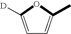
C1=C([D])OC(C)=C1
